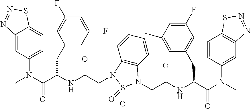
CN(C(C(NC(CN1C2=C(C=CC=C2)N(CC(NC(C(N(C)C2=CC3=C(C=C2)SN=N3)=O)CC2=CC(F)=CC(F)=C2)=O)S1(=O)=O)=O)CC1=CC(F)=CC(F)=C1)=O)C1=CC=C2C(=C1)N=NS2
